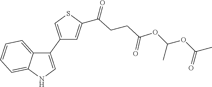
C1(C2=CNC3=CC=CC=C23)=CSC(C(=O)CCC(OC(OC(=O)C)C)=O)=C1
